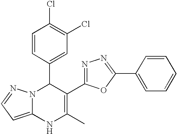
C1=CC(C2N3C(=CC=N3)NC(C)=C2C2=NN=C(C3=CC=CC=C3)O2)=CC(Cl)=C1Cl
